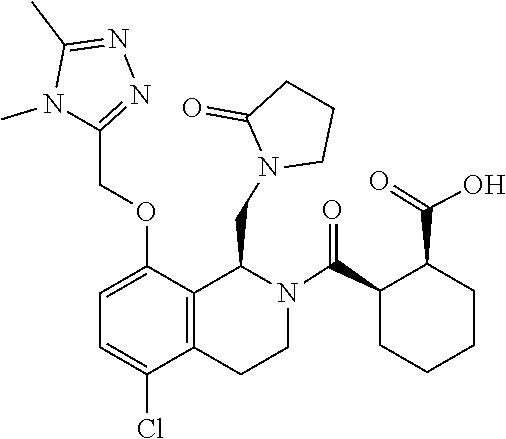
C1(C)=NN=C(COC2=CC=C(Cl)C3=C2C(CN2CCCC2=O)N(C(C2CCCCC2C(=O)O)=O)CC3)N1C
